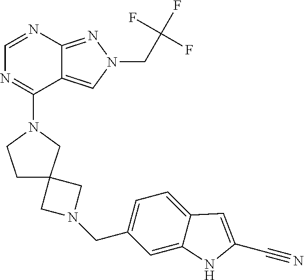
N1(CC2=CC=C3C(=C2)NC(C#N)=C3)CC2(C1)CCN(C1=NC=NC3=NN(CC(F)(F)F)C=C13)C2
